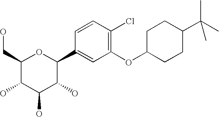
C1(CO)C(O)C(O)C(O)C(C2=CC(OC3CCC(C(C)(C)C)CC3)=C(Cl)C=C2)O1
